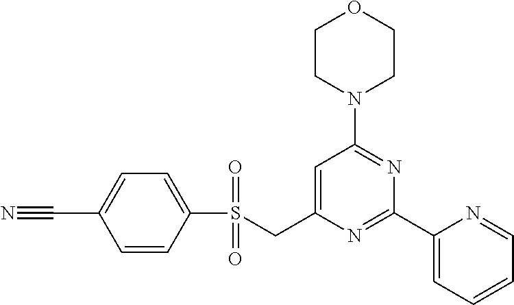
C1CN(C2=NC(C3=CC=CC=N3)=NC(CS(C3=CC=C(C#N)C=C3)(=O)=O)=C2)CCO1
